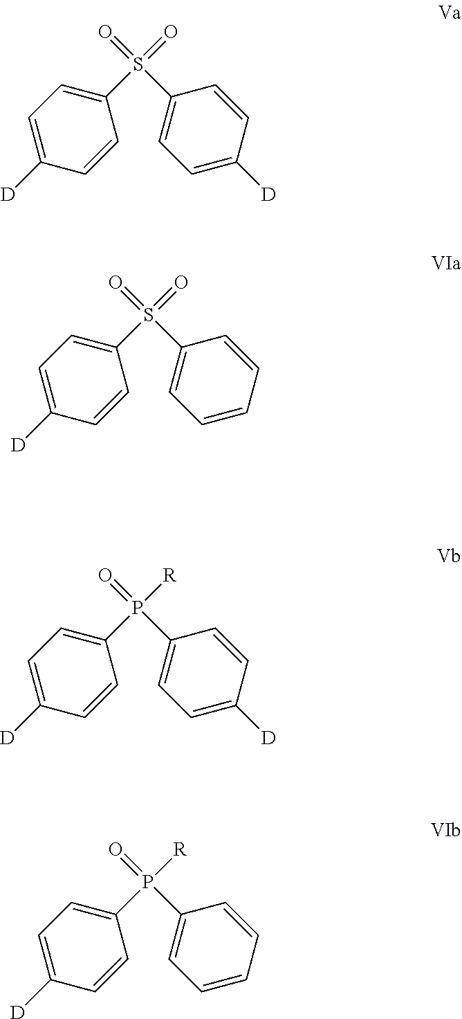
C1(S(=O)(C2=CC=C([D])C=C2)=O)=CC=C([D])C=C1.C1(P(=O)(C2=CC=C([D])C=C2)[R])=CC=C([D])C=C1.C1(S(=O)(C2=CC=CC=C2)=O)=CC=C([D])C=C1.C1(P(=O)(C2=CC=CC=C2)[R])=CC=C([D])C=C1
